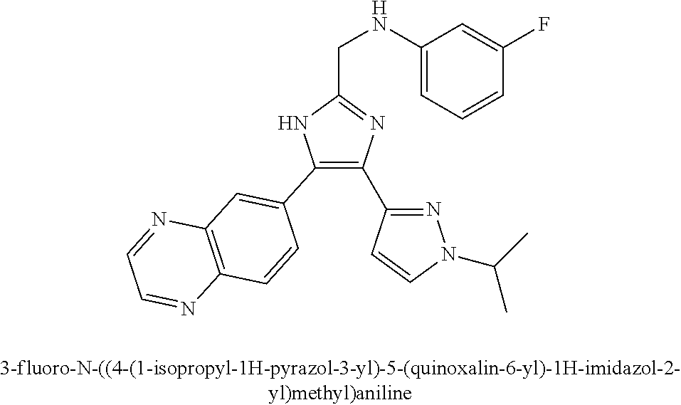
C1(C2=C(C3=NN(C(C)C)C=C3)N=C(CNC3=CC=CC(F)=C3)N2)=CC2=C(C=C1)N=CC=N2
